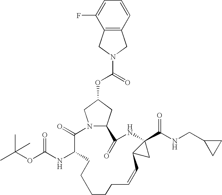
N12C(CC(OC(=O)N3CC4=C(C3)C(F)=CC=C4)C1)C(=O)NC1(C(NCC3CC3)=O)C(C1)C=CCCCCCC(NC(OC(C)(C)C)=O)C2=O
